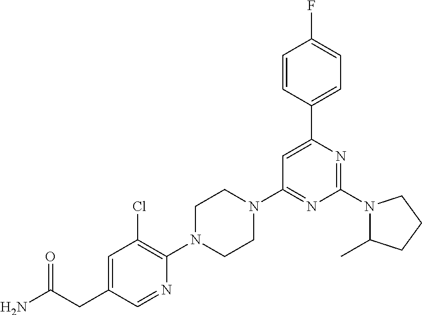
N1(C2=NC(C3=CC=C(F)C=C3)=CC(N3CCN(C4=C(Cl)C=C(CC(N)=O)C=N4)CC3)=N2)C(C)CCC1
